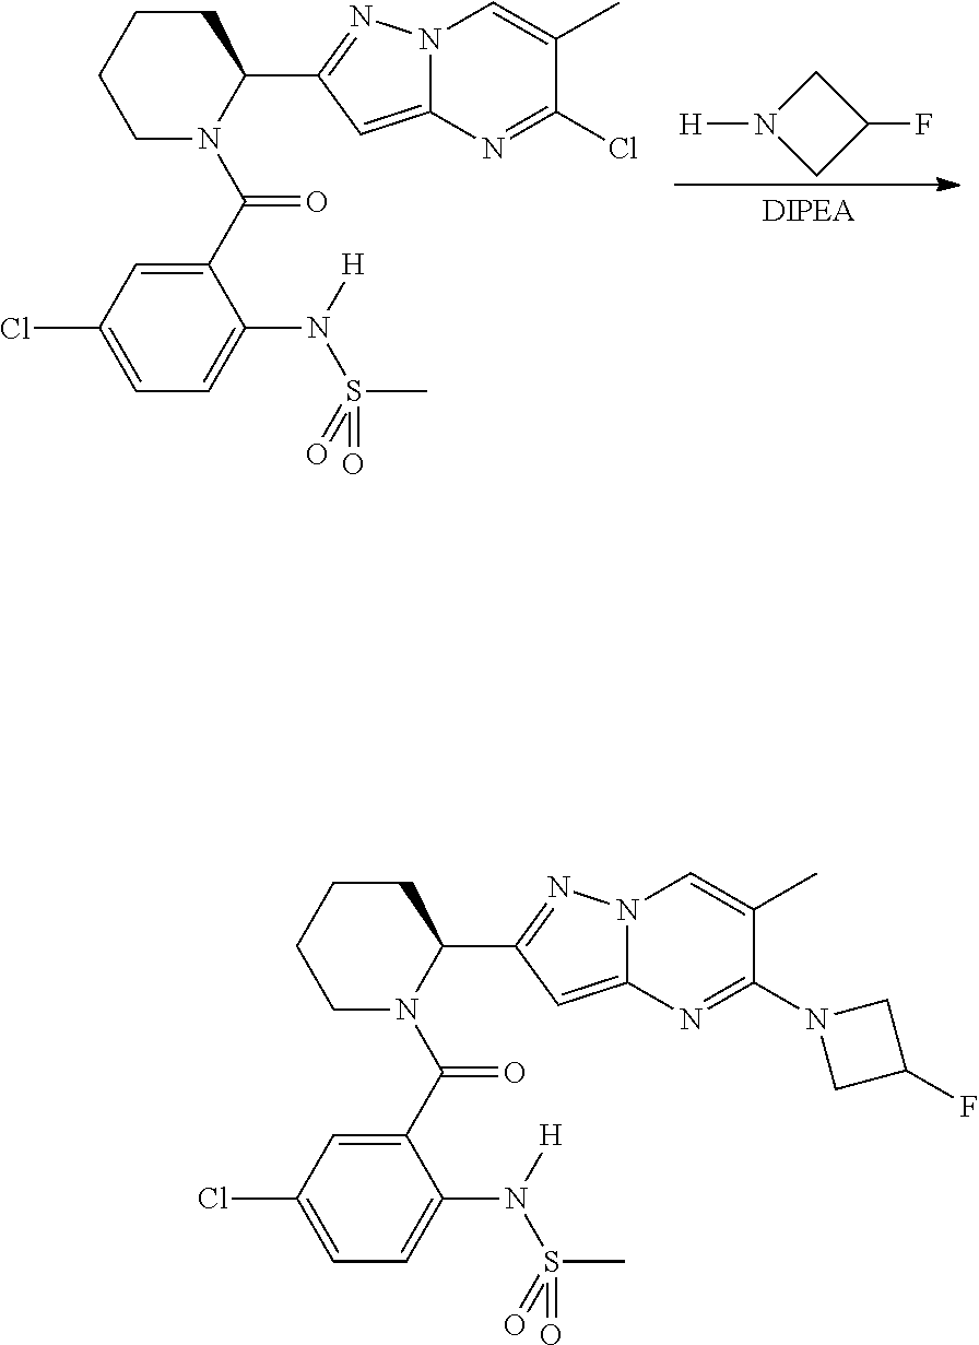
C1N([H])CC1F.C1N(C(C2=CC(Cl)=CC=C2N([H])S(=O)(C)=O)=O)C(C2=NN3C(=C2)N=C(Cl)C(C)=C3)CCC1.C1N(C(C2=CC(Cl)=CC=C2N([H])S(=O)(C)=O)=O)C(C2=NN3C(=C2)N=C(N2CC(F)C2)C(C)=C3)CCC1
